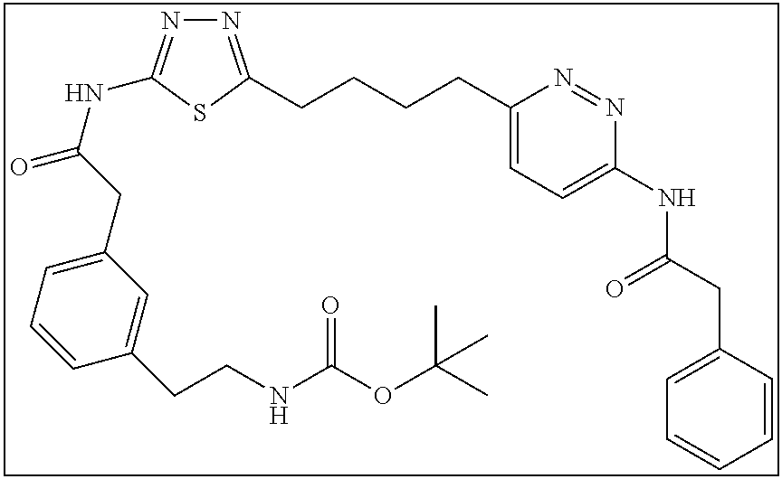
N1=C(CCCCC2=CC=C(NC(CC3=CC=CC=C3)=O)N=N2)SC(NC(=O)CC2=CC=CC(CCNC(OC(C)(C)C)=O)=C2)=N1
